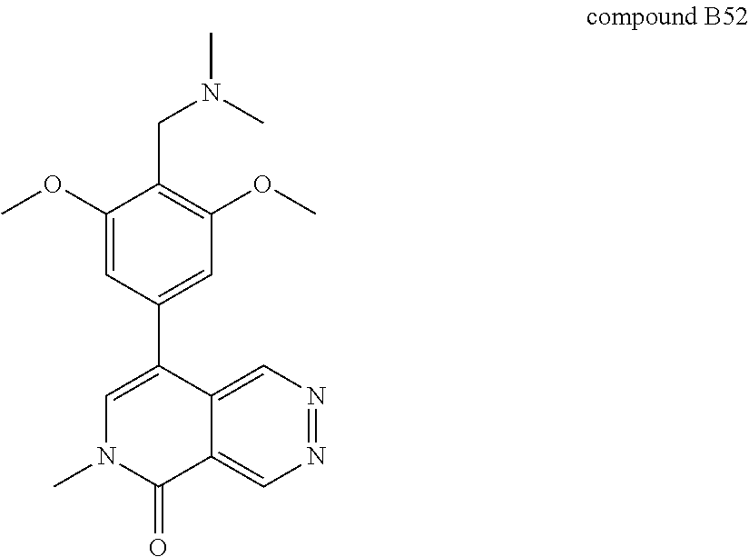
C1(OC)=CC(C2=CN(C)C(=O)C3=CN=NC=C23)=CC(OC)=C1CN(C)C
